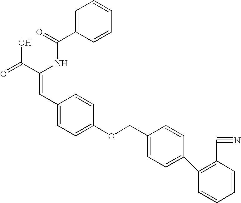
C(=O)(NC(C(=O)O)=CC1=CC=C(OCC2=CC=C(C3=C(C#N)C=CC=C3)C=C2)C=C1)C1=CC=CC=C1
